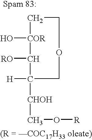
O[COR]1CCOCC([H])([CHOH]CO[R])C1[RO]
